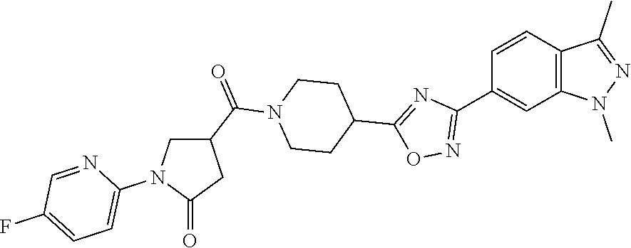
C12=C(N(C)N=C1C)C=C(C1=NOC(C3CCN(C(C4CN(C5=CC=C(F)C=N5)C(=O)C4)=O)CC3)=N1)C=C2
